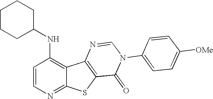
C1=CN=C2C(=C1NC1CCCCC1)C1=C(S2)C(=O)N(C2=CC=C([OMe])C=C2)C=N1
